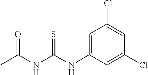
C1=C(NC(NC(C)=O)=S)C=C(Cl)C=C1Cl
